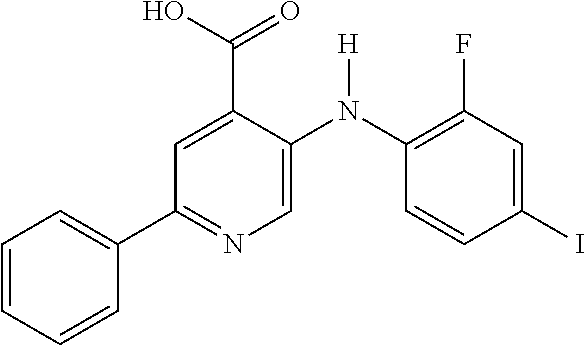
C1=CC=CC(C2=NC=C(N(C3=C(F)C=C(I)C=C3)[H])C(C(O)=O)=C2)=C1
